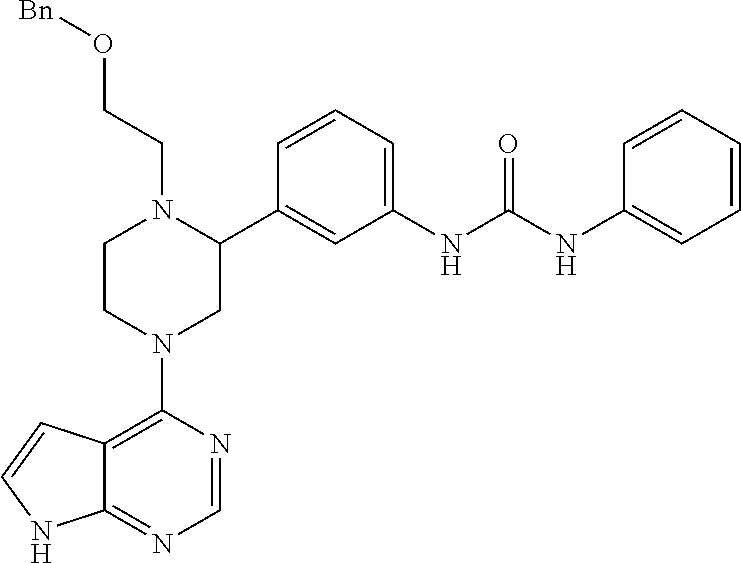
C12=C(N3CC(C4=CC(NC(NC5=CC=CC=C5)=O)=CC=C4)N(CCO[Bn])CC3)N=CN=C1NC=C2
